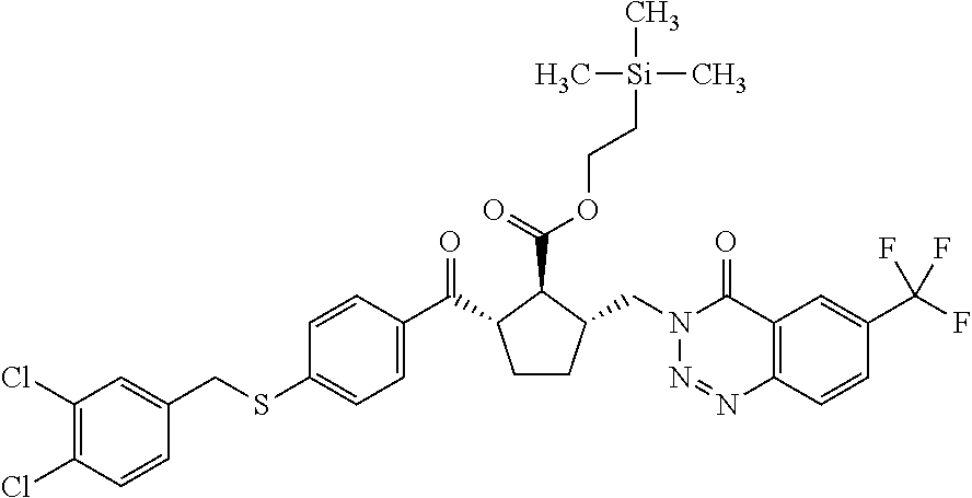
C1(Cl)=C(Cl)C=CC(CSC2=CC=C(C(=O)C3CCC(CN4N=NC5=C(C4=O)C=C(C(F)(F)F)C=C5)C3C(=O)OCC[Si](C)(C)C)C=C2)=C1
